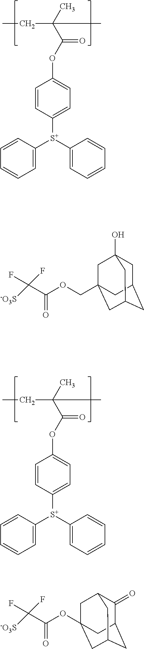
C1=CC([S+](C2=CC=CC=C2)C2=CC=CC=C2)=CC=C1OC(C(C)(C)CC)=O.C1=CC([S+](C2=CC=CC=C2)C2=CC=CC=C2)=CC=C1OC(C(C)(C)CC)=O.C1(=O)C2CC3CC(OC(C(F)(F)[-O3S])=O)(CC1C3)C2.C1C2CC3CC(COC(C(F)(F)[-O3S])=O)(CC1(O)C3)C2
